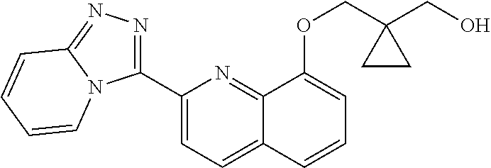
C1(C2=NN=C3N2C=CC=C3)=CC=C2C(=N1)C(OCC1(CO)CC1)=CC=C2
